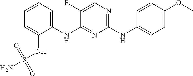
C1=CC=C(NC2=NC(NC3=CC=C(OC)C=C3)=NC=C2F)C(NS(N)(=O)=O)=C1
